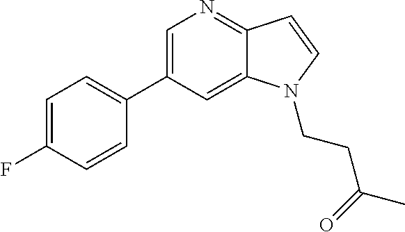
C1=C(C2=CC=C(F)C=C2)C=C2C(=N1)C=CN2CCC(=O)C
